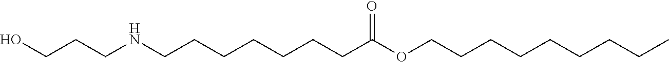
OCCCNCCCCCCCC(OCCCCCCCCC)=O
